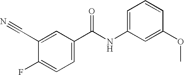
C1(F)=CC=C(C(NC2=CC=CC(OC)=C2)=O)C=C1C#N
